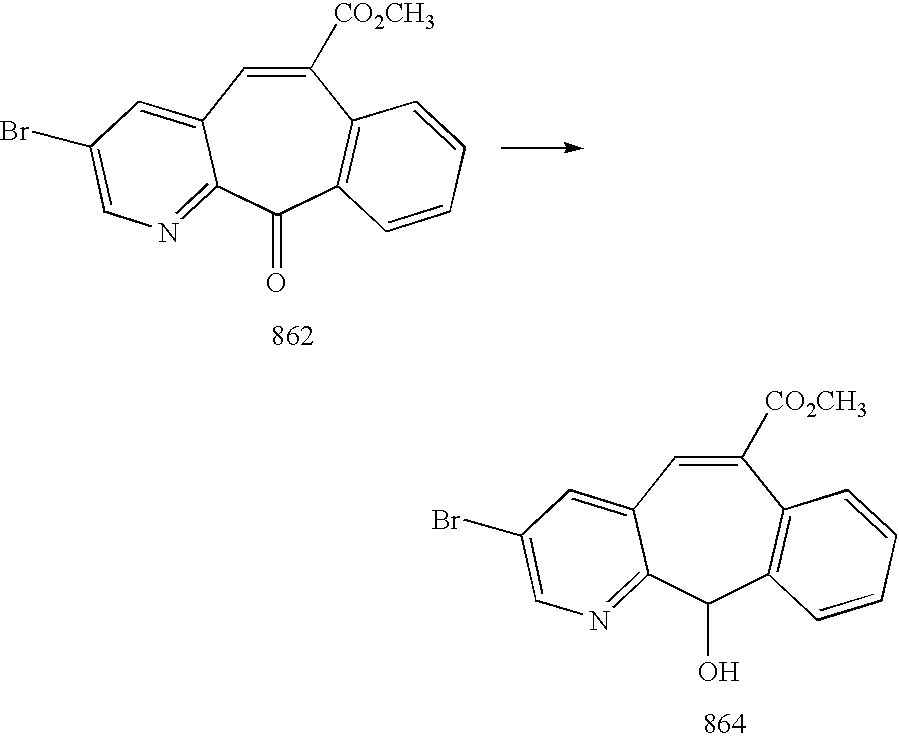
C1([CO2CH3])=CC2=CC(Br)=CN=C2C(O)C2=C1C=CC=C2.C1([CO2CH3])=CC2=CC(Br)=CN=C2C(=O)C2=C1C=CC=C2
